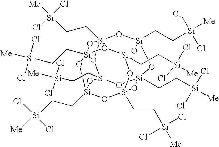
C([Si]12O[Si]3(CC[Si]([Me])(Cl)Cl)O[Si]4(CC[Si]([Me])(Cl)Cl)O[Si](CC[Si]([Me])(Cl)Cl)(O1)O[Si]1(CC[Si]([Me])(Cl)Cl)O[Si](CC[Si]([Me])(Cl)Cl)(O[Si](CC[Si]([Me])(Cl)Cl)(O[Si](CC[Si]([Me])(Cl)Cl)(O1)O2)O3)O4)C[Si]([Me])(Cl)Cl
